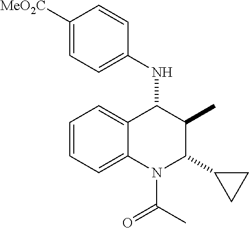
C1=CC=C2C(=C1)C(NC1=CC=C([MeO2C])C=C1)C(C)C(C1CC1)N2C(C)=O
